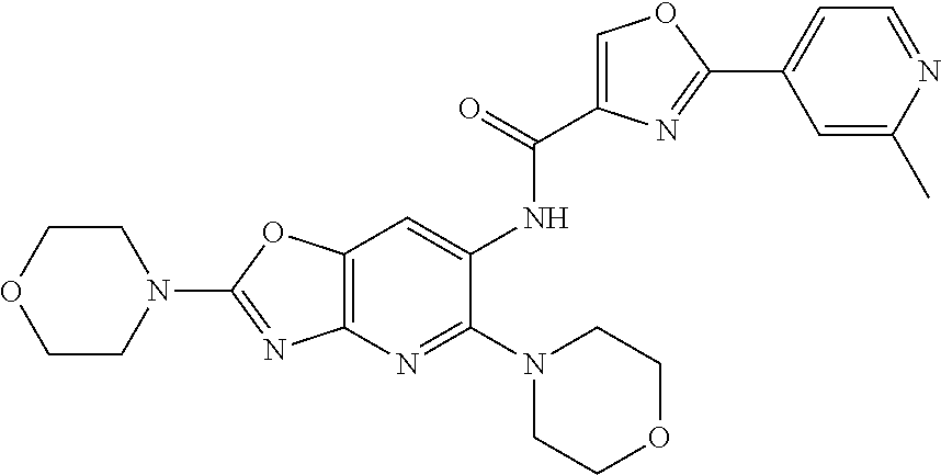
C1COCCN1C1=NC2=C(O1)C=C(NC(=O)C1=COC(C3=CC=NC(C)=C3)=N1)C(N1CCOCC1)=N2
